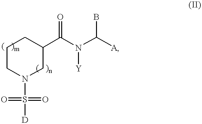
N1(S([D])(=O)=O)CC(C(N([Y])C([A])B)=O)CCC1
